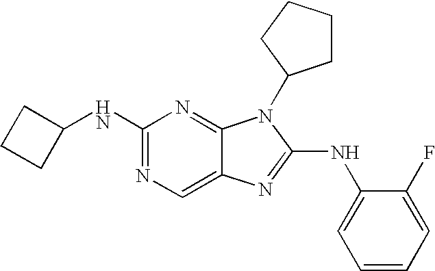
N1=C(NC2CCC2)N=C2C(=C1)N=C(NC1=CC=CC=C1F)N2C1CCCC1
